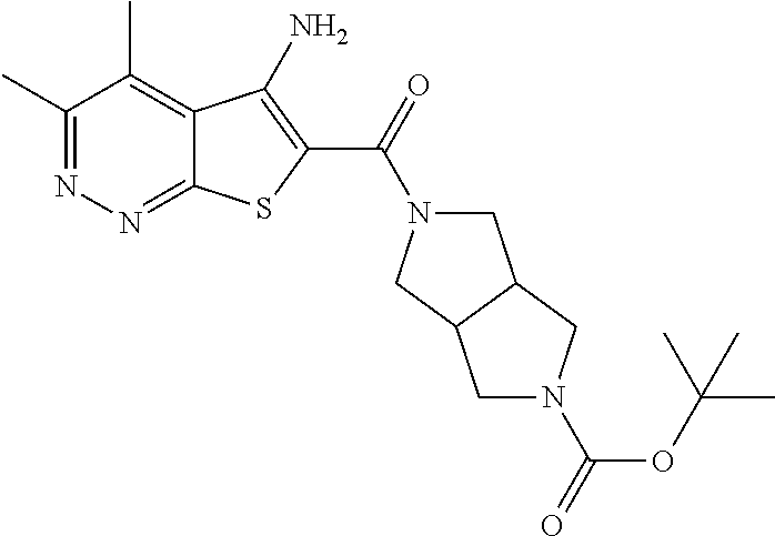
C1(C)=NN=C2C(=C1C)C(N)=C(C(=O)N1CC3C(C1)CN(C(=O)OC(C)(C)C)C3)S2
